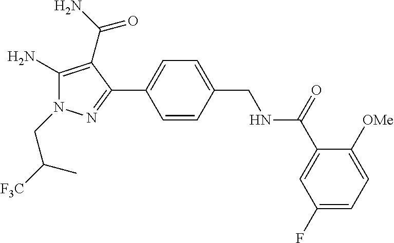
C1=CC(C2=NN(CC([F3C])C)C(N)=C2C(=O)N)=CC=C1CNC(C1=CC(F)=CC=C1[OMe])=O
